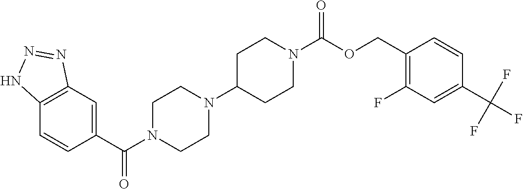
C1(C(N2CCN(C3CCN(C(OCC4=C(F)C=C(C(F)(F)F)C=C4)=O)CC3)CC2)=O)=CC2=C(C=C1)NN=N2
